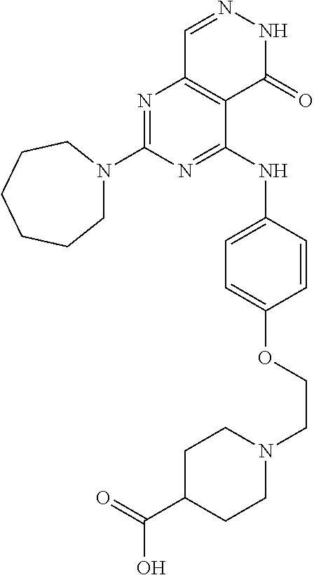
N1=C(N2CCCCCC2)N=C(NC2=CC=C(OCCN3CCC(C(=O)O)CC3)C=C2)C2=C1C=NNC2=O
